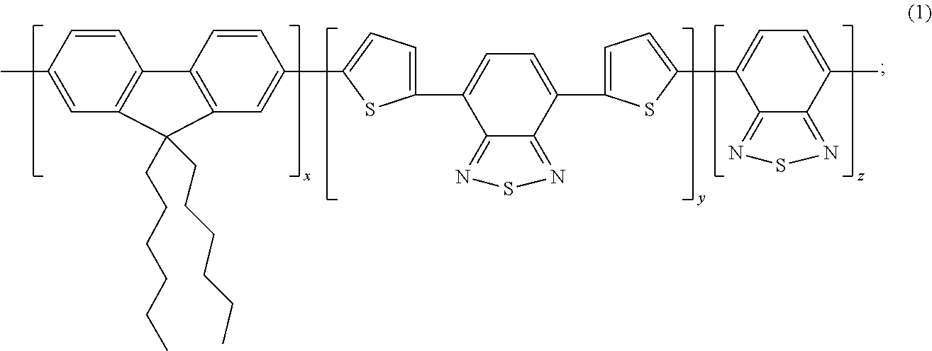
CC1=CC2=C(C=C1)C1=C(C=C(C3=CC=C(C4=CC=C(C5=CC=C(C6=CC=C(C)C7=NSN=C67)S5)C5=NSN=C45)S3)C=C1)C2(CCCCCC)CCCCCC
